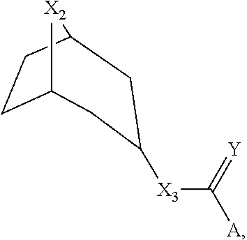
C1C2CC([X3]C([A])=[Y])CC(CC1)[X2]2
